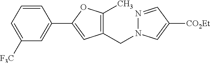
C1=CC=C([F3C])C=C1C1=CC(CN2N=CC([CO2Et])=C2)=C(C)O1
